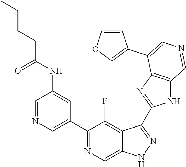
C1(C2=CN=CC(NC(=O)CCCC)=C2)=NC=C2C(=C1F)C(C1=NC3=C(N1)C=NC=C3C1=COC=C1)=NN2
